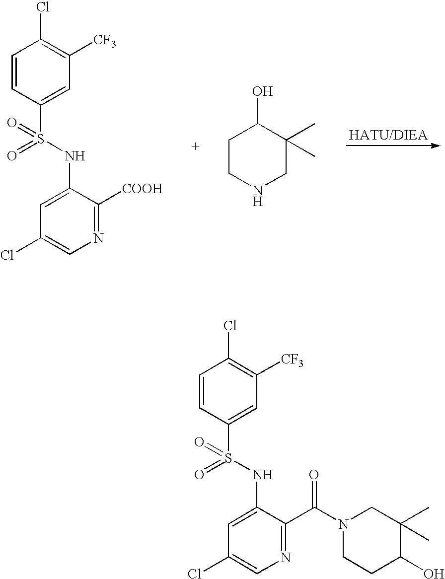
C1(Cl)=CN=C([COOH])C(NS(=O)(=O)C2=CC([CF3])=C(Cl)C=C2)=C1.C1CNCC(C)(C)C1O.C1(Cl)=CN=C(C(N2CCC(O)C(C)(C)C2)=O)C(NS(=O)(=O)C2=CC([CF3])=C(Cl)C=C2)=C1
